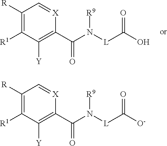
C1([R])=C([R1])C([Y])=C(C(N([L]C([O-])=O)[R9])=O)[X]=C1.C1([R])=C([R1])C([Y])=C(C(N([L]C(O)=O)[R9])=O)[X]=C1
